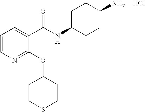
C1=CN=C(OC2CCSCC2)C(C(NC2CCC(N)CC2)=O)=C1.Cl
